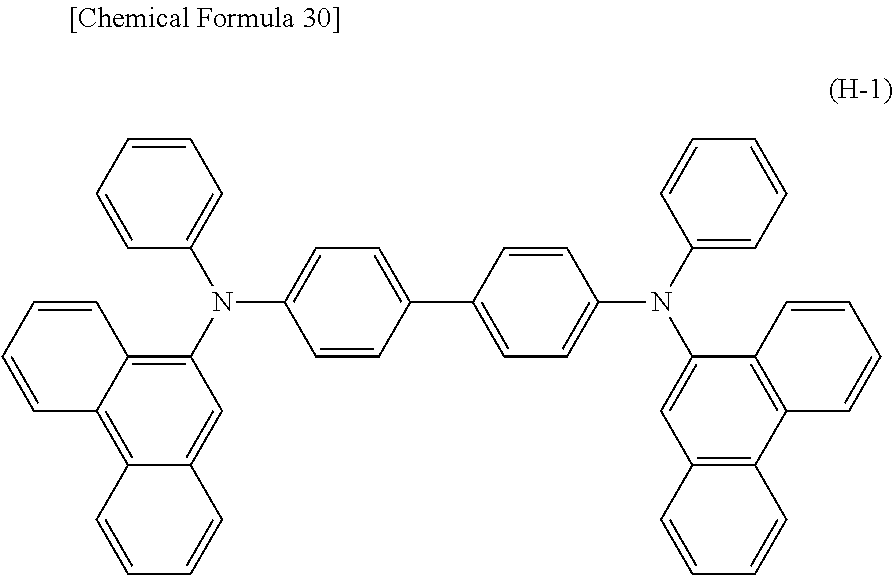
C1=CC(C2=CC=C(N(C3=CC=CC=C3)C3=CC4=C(C5=C3C=CC=C5)C=CC=C4)C=C2)=CC=C1N(C1=C2C(=C3C(=C1)C=CC=C3)C=CC=C2)C1=CC=CC=C1
